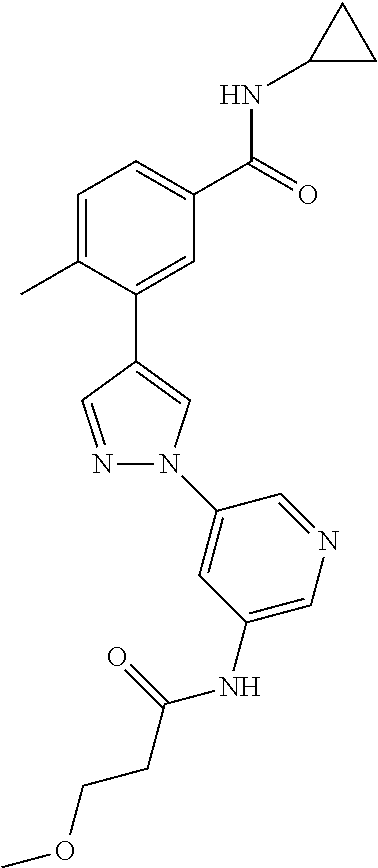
C1=C(C)C(C2=CN(C3=CC(NC(CCOC)=O)=CN=C3)N=C2)=CC(C(=O)NC2CC2)=C1
